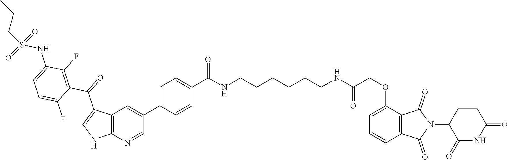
C1(OCC(NCCCCCCNC(C2=CC=C(C3=CC4=C(N=C3)NC=C4C(=O)C3=C(F)C(NS(CCC)(=O)=O)=CC=C3F)C=C2)=O)=O)=CC=CC2=C1C(=O)N(C1C(=O)NC(=O)CC1)C2=O
